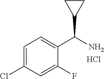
C1=C(Cl)C=C(F)C(C(N)C2CC2)=C1.Cl
